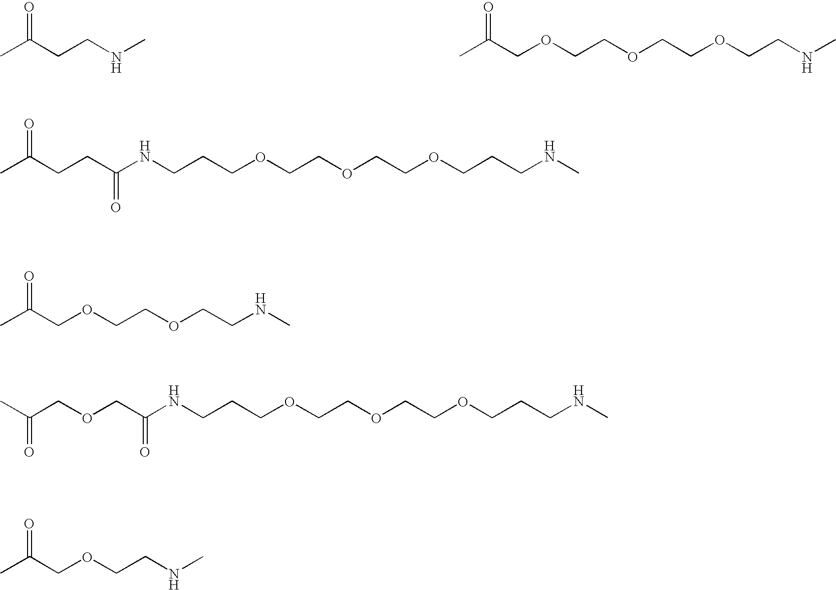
CC(CCNC)=O.CC(COCCOCCOCCNC)=O.CC(CCC(NCCCOCCOCCOCCCNC)=O)=O.CC(COCCOCCNC)=O.CC(COCC(NCCCOCCOCCOCCCNC)=O)=O.CC(COCCNC)=O
